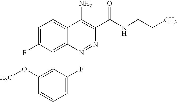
C1(OC)=C(C2=C3C(=CC=C2F)C(N)=C(C(NCCC)=O)N=N3)C(F)=CC=C1
